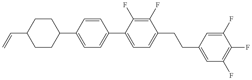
C1(C2=CC=C(C3=CC=C(CCC4=CC(F)=C(F)C(F)=C4)C(F)=C3F)C=C2)CCC(C=C)CC1
